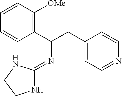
C1=CC(C(CC2=CC=NC=C2)N=C2NCCN2)=C([OMe])C=C1
